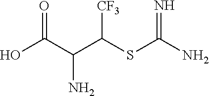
OC(C(C(SC(N)=N)[CF3])N)=O
